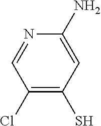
C1(Cl)=C(S)C=C(N)N=C1
